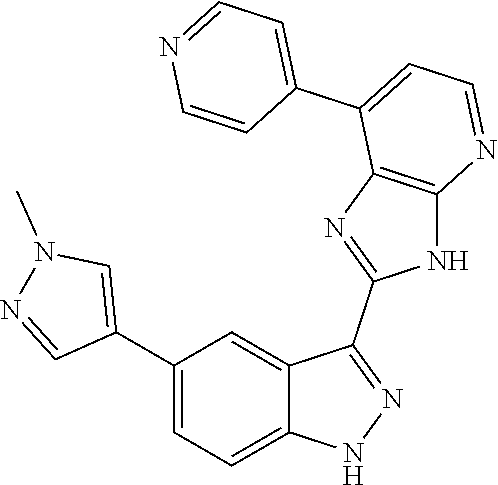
C1(C2=CC=C3C(=C2)C(C2=NC4=C(N2)N=CC=C4C2=CC=NC=C2)=NN3)=CN(C)N=C1
